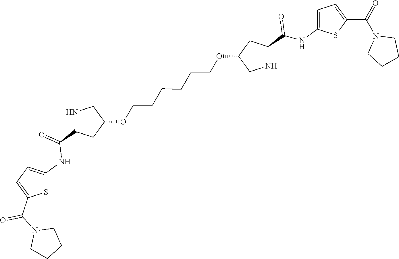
S1C(NC(C2CC(OCCCCCCOC3CNC(C(=O)NC4=CC=C(C(=O)N5CCCC5)S4)C3)CN2)=O)=CC=C1C(N1CCCC1)=O
